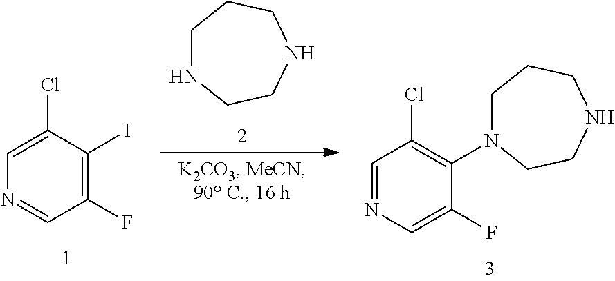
C1(F)=C(I)C(Cl)=CN=C1.C1NCCNCC1.C1(F)=CN=CC(Cl)=C1N1CCCNCC1
